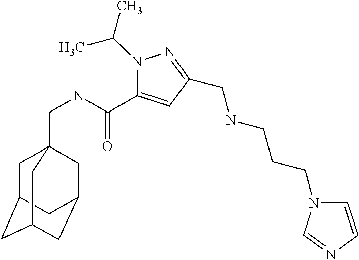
N1(C(C)C)C(C(NCC23CC4CC(CC(C2)C4)C3)=O)=CC(CNCCCN2C=CN=C2)=N1
